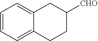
C1=CC=C2C(=C1)CC([CHO])CC2
